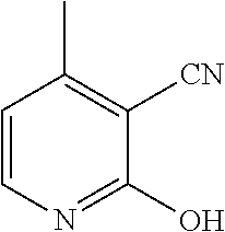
C1=CN=C(O)C([CN])=C1C
